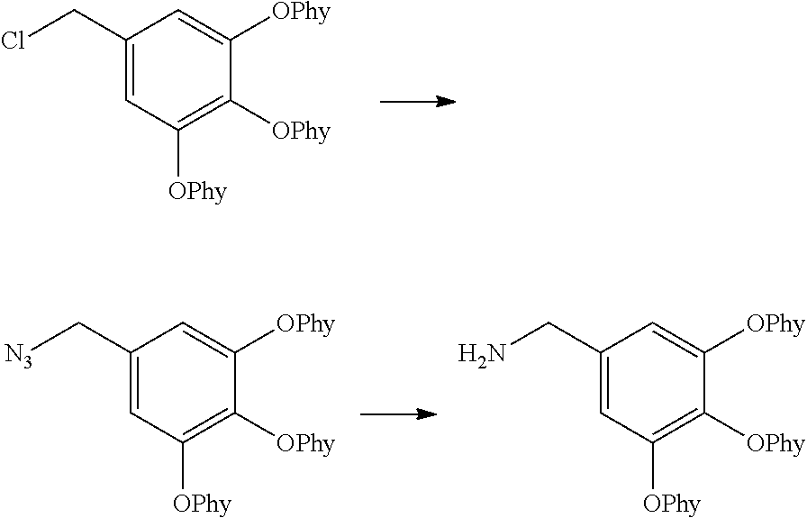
C1(CCl)=CC([OPhy])=C([OPhy])C([OPhy])=C1.C1(C[N3])=CC([OPhy])=C([OPhy])C([OPhy])=C1.C1(CN)=CC([OPhy])=C([OPhy])C([OPhy])=C1
